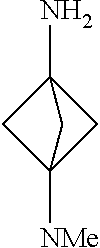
NC12CC([NMe])(C1)C2
